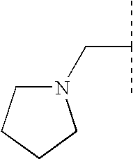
C(C(C)C)N1CCCC1
